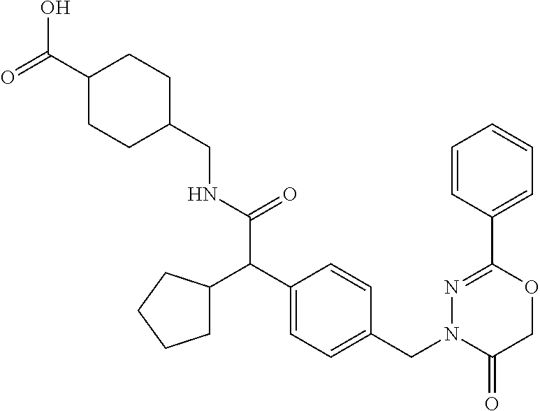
C1(C(=O)O)CCC(CNC(C(C2=CC=C(CN3C(=O)COC(C4=CC=CC=C4)=N3)C=C2)C2CCCC2)=O)CC1
